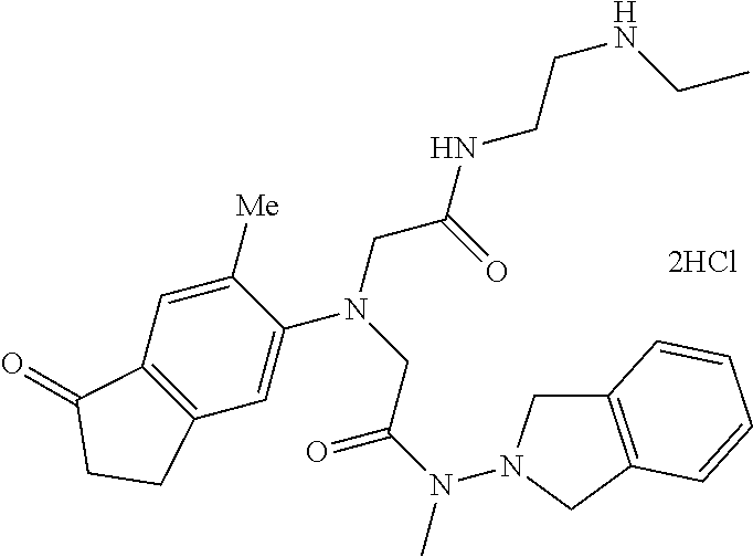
[2HCl].N(C)(C(=O)CN(CC(=O)NCCNCC)C1=CC2=C(C=C1[Me])C(=O)CC2)N1CC2=C(C1)C=CC=C2
